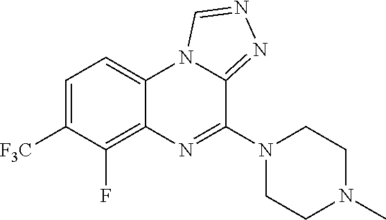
C1=C([F3C])C(F)=C2C(=C1)N1C(=NN=C1)C(N1CCN(C)CC1)=N2
